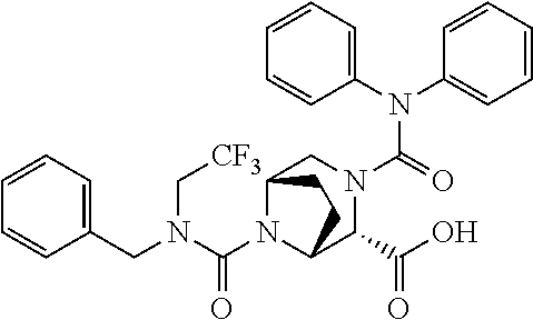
C1(CN(C(N2C3C(C(O)=O)N(C(=O)N(C4=CC=CC=C4)C4=CC=CC=C4)CC2CC3)=O)C[CF3])=CC=CC=C1
